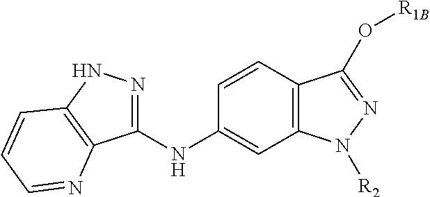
C1(NC2=CC3=C(C=C2)C(O[R1B])=NN3[R2])=NNC2=C1N=CC=C2
